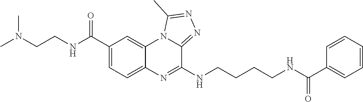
C1=C(C(NCCN(C)C)=O)C=C2C(=C1)N=C(NCCCCNC(C1=CC=CC=C1)=O)C1=NN=C(C)N21
